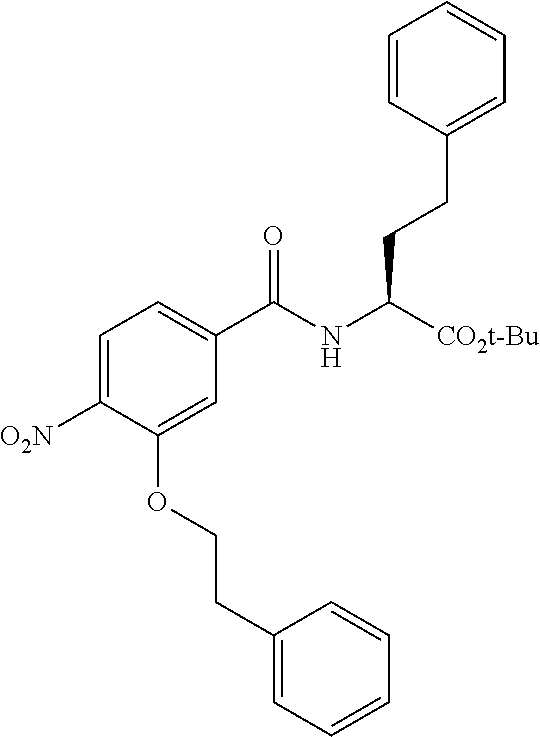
C1=CC(CCC(NC(C2=CC=C([O2N])C(OCCC3=CC=CC=C3)=C2)=O)[CO2t-Bu])=CC=C1
